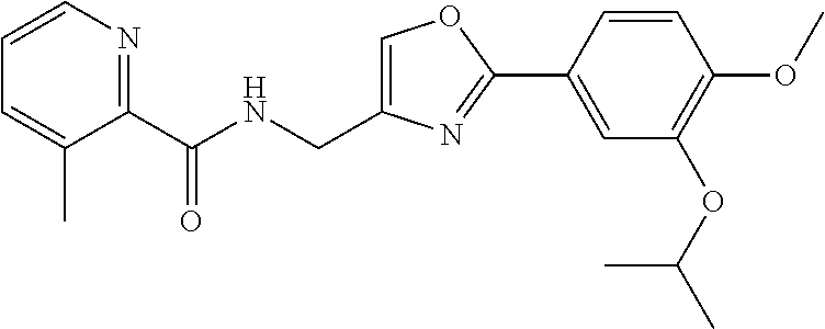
C1=C(CNC(C2=NC=CC=C2C)=O)N=C(C2=CC(OC(C)C)=C(OC)C=C2)O1
